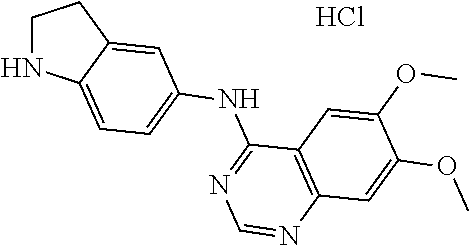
C1NC2=CC=C(NC3=NC=NC4=C3C=C(OC)C(OC)=C4)C=C2C1.Cl
